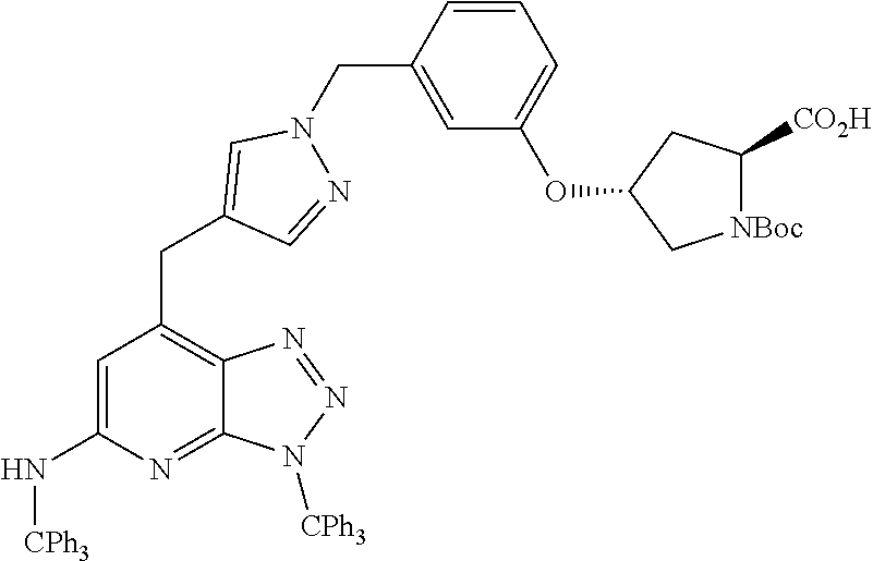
C1=C(N[CPh3])N=C2C(=C1CC1=CN(CC3=CC(OC4C[NBoc]C([CO2H])C4)=CC=C3)N=C1)N=NN2[CPh3]
